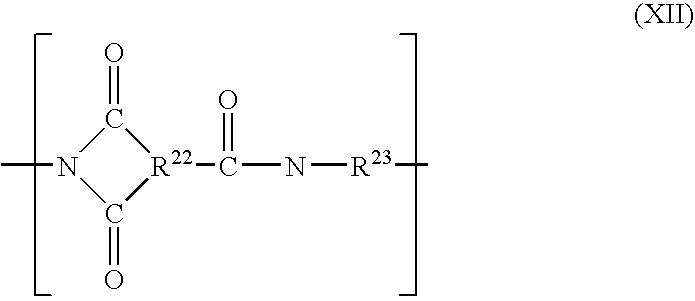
N1(C)C(=O)[R22](C(N[R23]C)=O)C1=O
